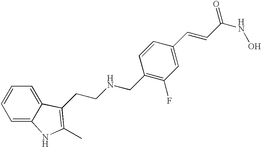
C(C1=C(F)C=C(C=CC(NO)=O)C=C1)NCCC1=C(C)NC2=CC=CC=C21
